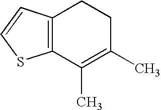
C12=C(C(C)=C(C)CC1)SC=C2
